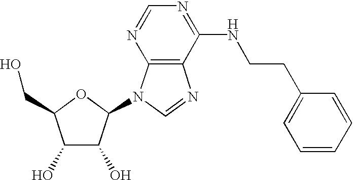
C1=NC2=C(C(NCCC3=CC=CC=C3)=N1)N=CN2C1C(O)C(O)C(CO)O1
